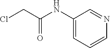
C1(NC(CCl)=O)=CC=CN=C1
